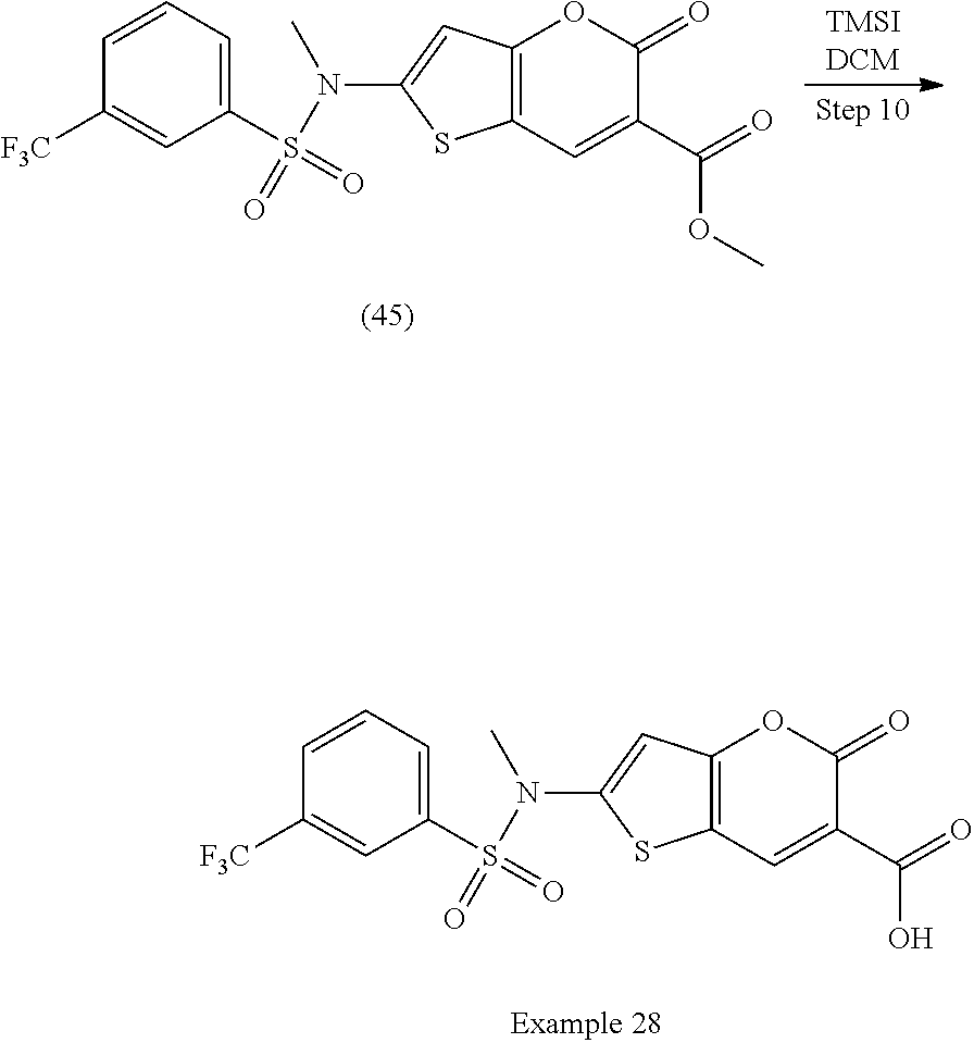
C12=C(C=C(C(=O)OC)C(=O)O1)SC(N(S(=O)(C1=CC=CC([F3C])=C1)=O)C)=C2.C12=C(C=C(C(=O)O)C(=O)O1)SC(N(S(=O)(C1=CC=CC([F3C])=C1)=O)C)=C2
